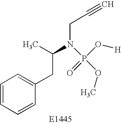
C1=CC=CC(CC(N(CC#C)P(OC)(O[H])=O)C)=C1
